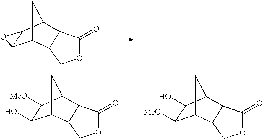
O1C(=O)C2C3C4C(C(C3)C2C1)O4.O1C(=O)C2C3C([MeO])C(O)C(C3)C2C1.O1C(=O)C2C3C(O)C([MeO])C(C3)C2C1
